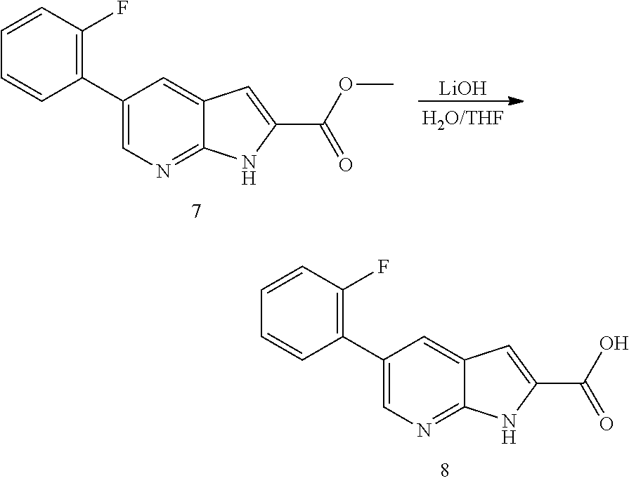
C1=CC(C2=CN=C3C(=C2)C=C(C(=O)O)N3)=C(F)C=C1.[LiOH].C1=CC(C2=CN=C3C(=C2)C=C(C(=O)OC)N3)=C(F)C=C1
